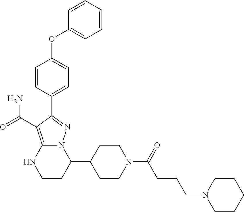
O(C1=CC=C(C2=NN3C(=C2C(=O)N)NCCC3C2CCN(C(C=CCN3CCCCC3)=O)CC2)C=C1)C1=CC=CC=C1
